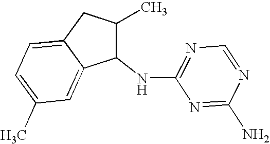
C1(NC2=NC=NC(N)=N2)C(C)CC2=CC=C(C)C=C12
